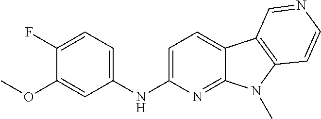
N(C1=CC=C2C(=N1)N(C)C1=C2C=NC=C1)C1=CC=C(F)C(OC)=C1
